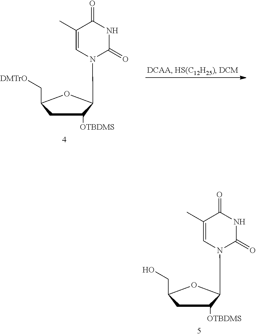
C1C([OTBDMS])C(N2C=C(C)C(=O)NC2=O)OC1CO.C1C([OTBDMS])C(N2C=C(C)C(=O)NC2=O)OC1C[DMTrO]
